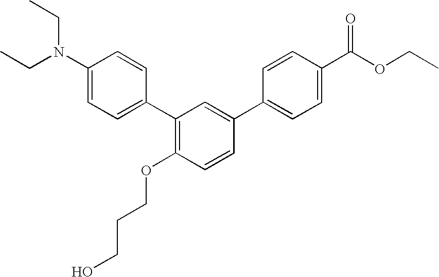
C1(N(CC)CC)=CC=C(C2=C(OCCCO)C=CC(C3=CC=C(C(OCC)=O)C=C3)=C2)C=C1
